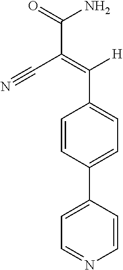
C1=C(C2=CC=C(C(=C(C#N)C(N)=O)[H])C=C2)C=CN=C1
